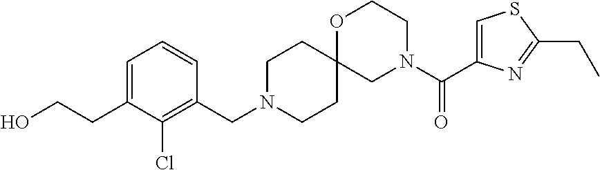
C1=C(CCO)C(Cl)=C(CN2CCC3(CC2)CN(C(C2=CSC(CC)=N2)=O)CCO3)C=C1
